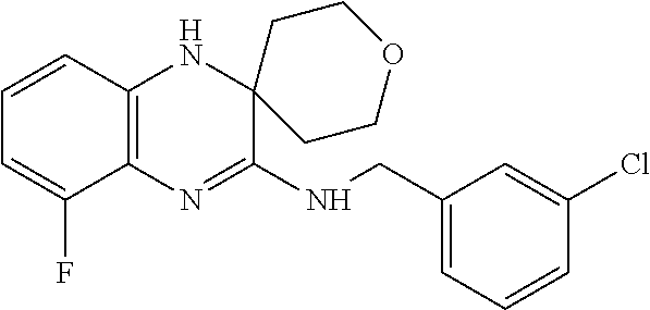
C1=CC2=C(C(F)=C1)N=C(NCC1=CC=CC(Cl)=C1)C1(N2)CCOCC1
